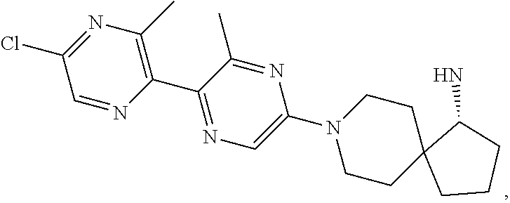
C1=NC(C2=NC=C(N3CCC4(CC3)CCCC4N)N=C2C)=C(C)N=C1Cl
